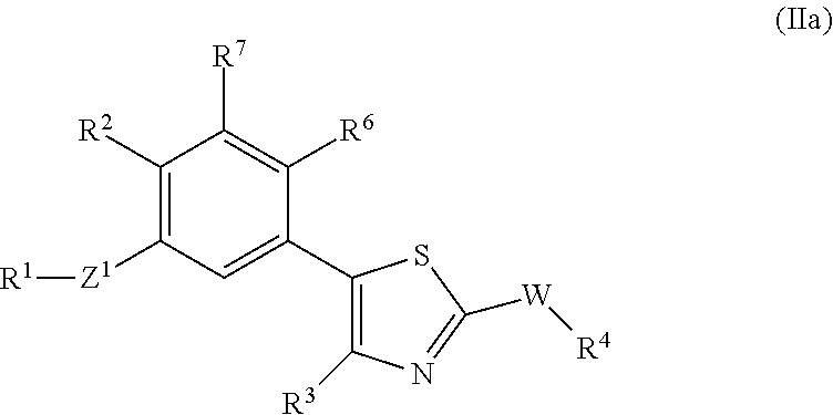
C1([R2])=C([Z1][R1])C=C(C2=C([R3])N=C([W][R4])S2)C([R6])=C1[R7]
